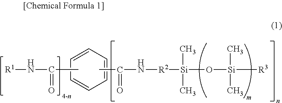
C1=CC=CC=C1.CC(N[R1])=O.CC(N[R2][Si](O[Si]([R3])(C)C)(C)C)=O
